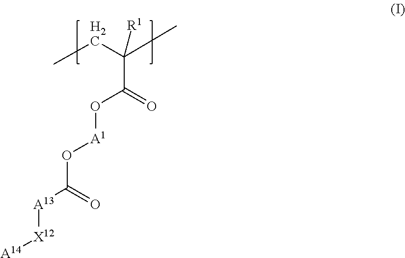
C(C(O[A1]OC([A13][X12][A14])=O)=O)(C)(CC)[R1]
